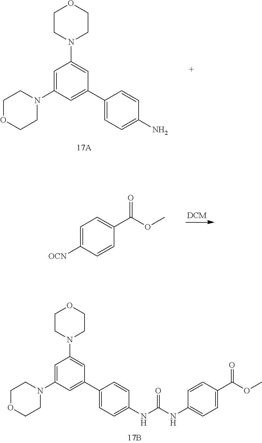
C1CN(C2=CC(C3=CC=C(N)C=C3)=CC(N3CCOCC3)=C2)CCO1.C1=C([OCN])C=CC(C(=O)OC)=C1.C1CN(C2=CC(C3=CC=C(NC(NC4=CC=C(C(=O)OC)C=C4)=O)C=C3)=CC(N3CCOCC3)=C2)CCO1
